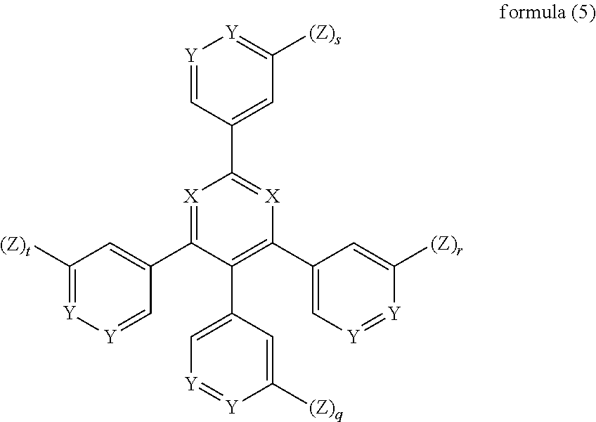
[X]1=C(C2=CC([(Z)t])=[Y][Y]=C2)C(C2=C[Y]=[Y]C([(Z)q])=C2)=C(C2=C[Y]=[Y]C([(Z)r])=C2)[X]=C1C1=CC([(Z)s])=[Y][Y]=C1
